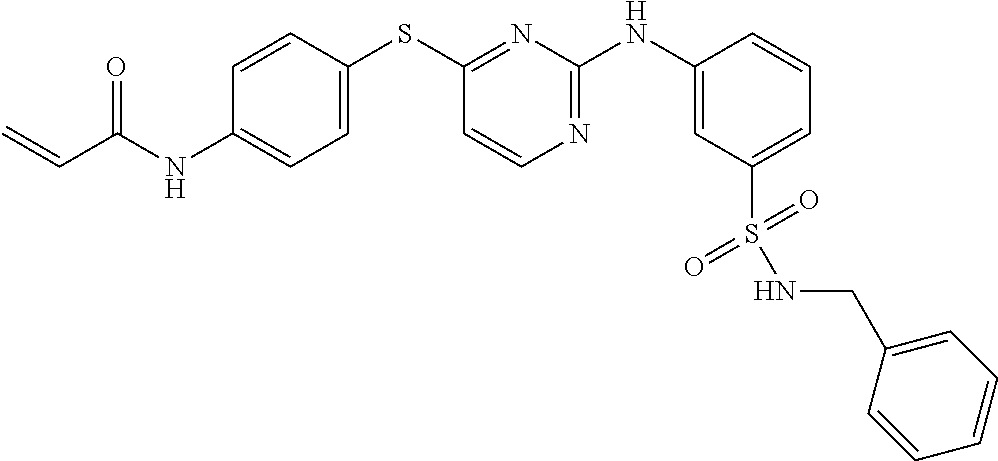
C1=CC(SC2=NC(NC3=CC(S(NCC4=CC=CC=C4)(=O)=O)=CC=C3)=NC=C2)=CC=C1NC(C=C)=O
